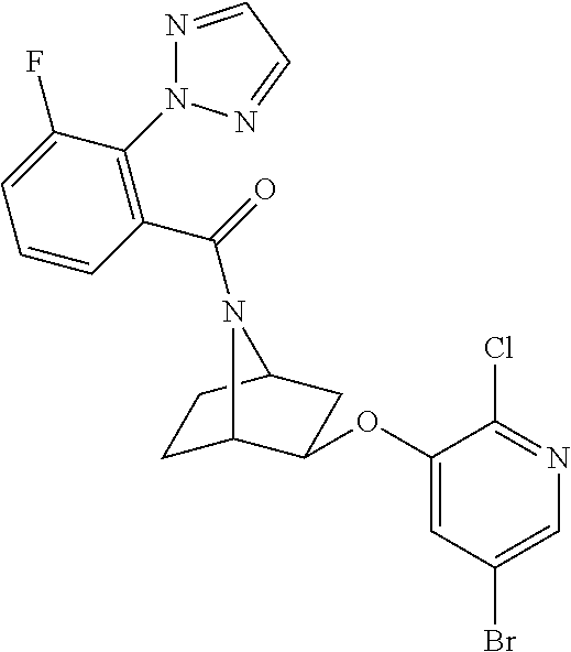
N1=CC=NN1C1=C(C(=O)N2C3CCC2CC3OC2=CC(Br)=CN=C2Cl)C=CC=C1F
